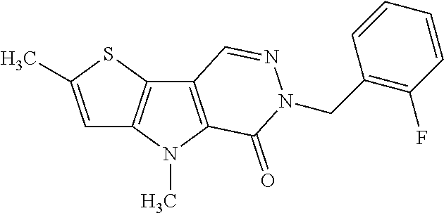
C1=C(C)SC2=C1N(C)C1=C2C=NN(CC2=C(F)C=CC=C2)C1=O
